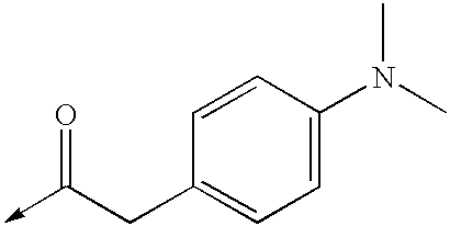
C1=C(N(C)C)C=CC(CC(->C)=O)=C1
